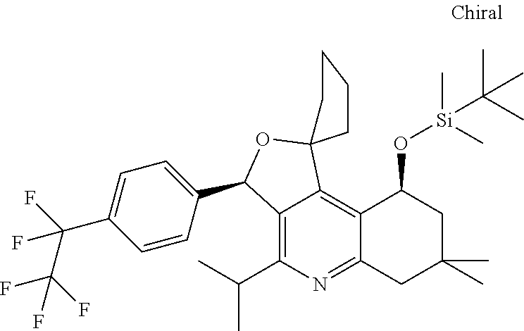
C12=C(C(C)C)N=C3C(=C1C1(OC2C2=CC=C(C(F)(C(F)(F)F)F)C=C2)CCCC1)C(O[Si](C)(C)C(C)(C)C)CC(C)(C)C3
